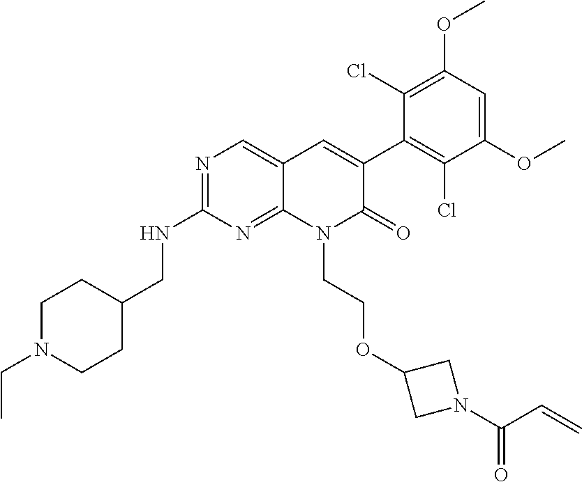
C1(NCC2CCN(CC)CC2)=NC=C2C(=N1)N(CCOC1CN(C(C=C)=O)C1)C(=O)C(C1=C(Cl)C(OC)=CC(OC)=C1Cl)=C2
